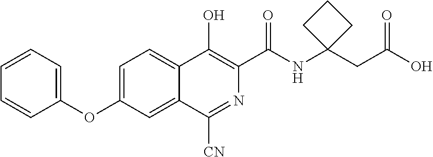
C1=CC(OC2=CC=C3C(=C2)C([CN])=NC(C(NC2(CC(O)=O)CCC2)=O)=C3O)=CC=C1
